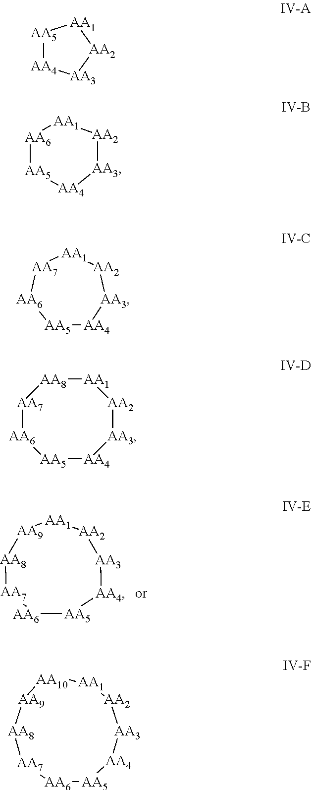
[AA5]1[AA6][AA7][AA8][AA9][AA10][AA1][AA2][AA3][AA4]1.[AA5]1[AA6][AA7][AA8][AA9][AA1][AA2][AA3][AA4]1.[AA5]1[AA4][AA3][AA2][AA1]1.[AA5]1[AA4][AA3][AA2][AA1][AA7][AA6]1.[AA5]1[AA4][AA3][AA2][AA1][AA8][AA7][AA6]1.[AA6]1[AA1][AA2][AA3][AA4][AA5]1
